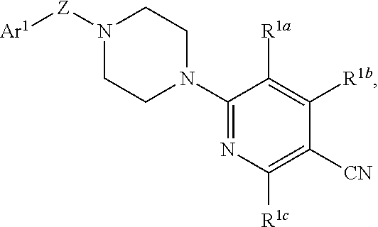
N1([Z][Ar1])CCN(C2=NC([R1c])=C([CN])C([R1b])=C2[R1a])CC1
